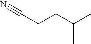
N#CCCC(C)C
